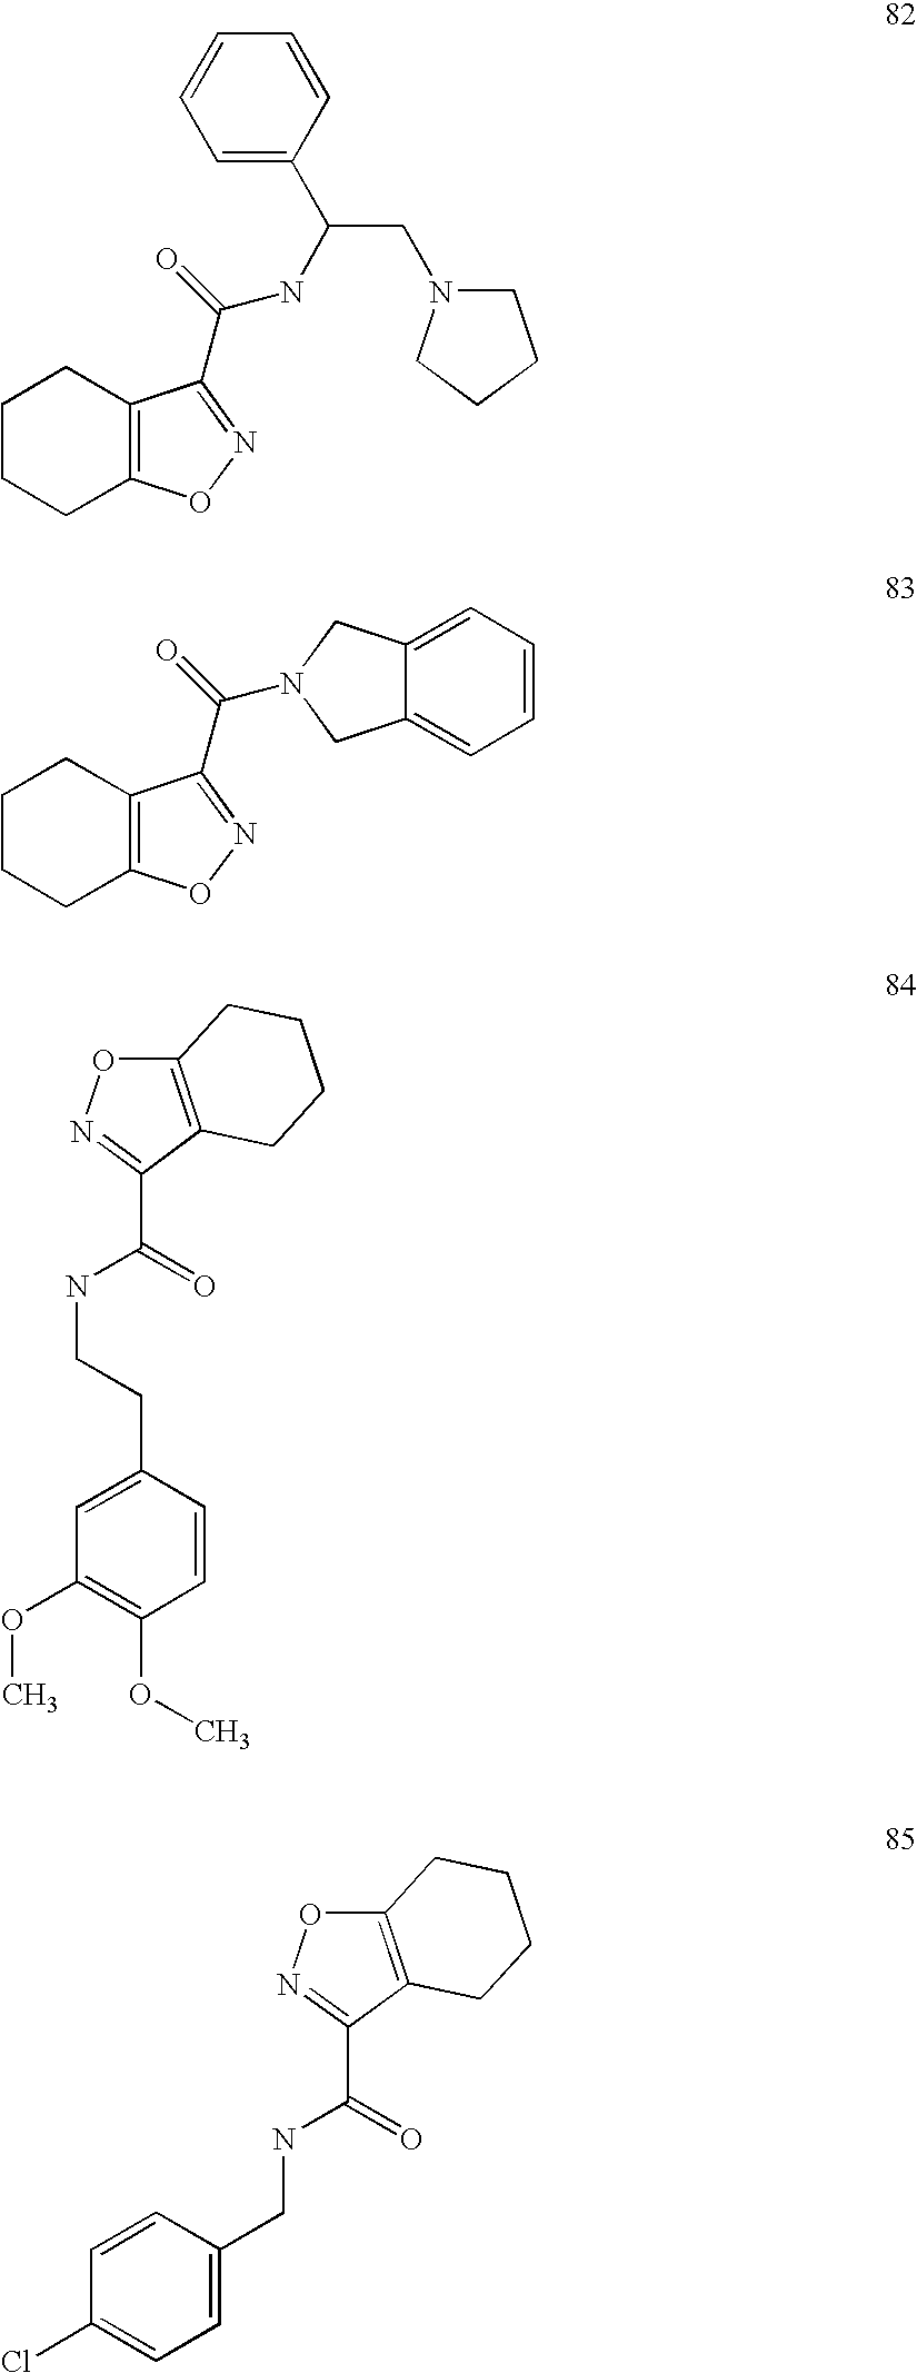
C1CCC2=C(C1)C(C(=O)NC(C1=CC=CC=C1)CN1CCCC1)=NO2.C1CCC2=C(C1)C(C(=O)N1CC3=CC=CC=C3C1)=NO2.C12=C(C(C(=O)NCCC3=CC(OC)=C(OC)C=C3)=NO1)CCCC2.C1=CC(Cl)=CC=C1CNC(=O)C1=NOC2=C1CCCC2
